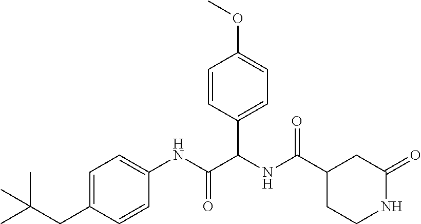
C1=C(CC(C)(C)C)C=CC(NC(C(NC(=O)C2CCNC(=O)C2)C2=CC=C(OC)C=C2)=O)=C1
